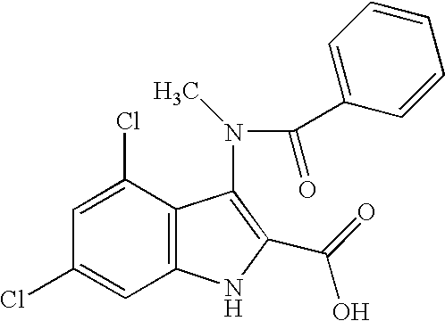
C1=C(Cl)C2=C(C=C1Cl)NC(C(O)=O)=C2N(C(C1=CC=CC=C1)=O)C
